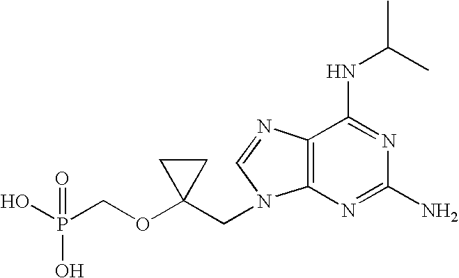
OP(COC1(CN2C3=C(C(NC(C)C)=NC(N)=N3)N=C2)CC1)(O)=O
